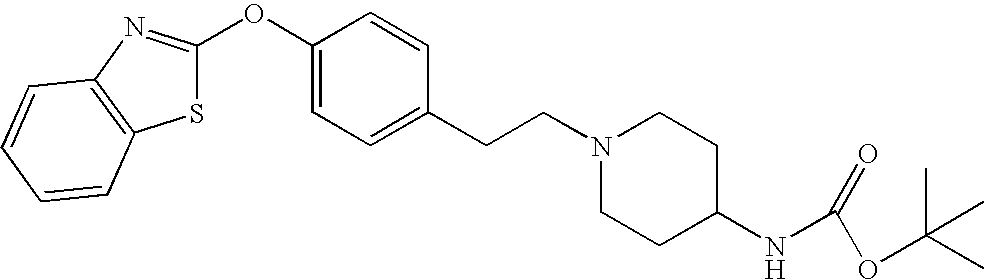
C1=CC=CC2=C1N=C(OC1=CC=C(CCN3CCC(NC(OC(C)(C)C)=O)CC3)C=C1)S2
